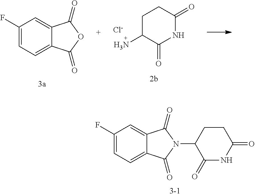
C1C(N)C(=O)NC(=O)C1.[Cl-].C1(F)=CC=C2C(=C1)C(=O)OC2=O.C1(F)=CC=C2C(=C1)C(=O)N(C1C(=O)NC(=O)CC1)C2=O
